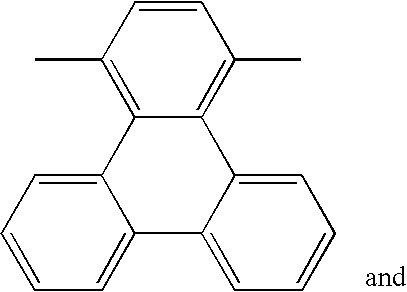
C1(C)=C2C(=C(C)C=C1)C1=CC=CC=C1C1=CC=CC=C21
